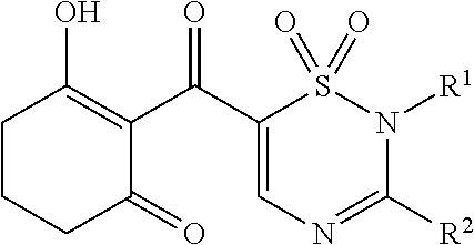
C1(O)=C(C(C2=CN=C([R2])N([R1])S2(=O)=O)=O)C(=O)CCC1
